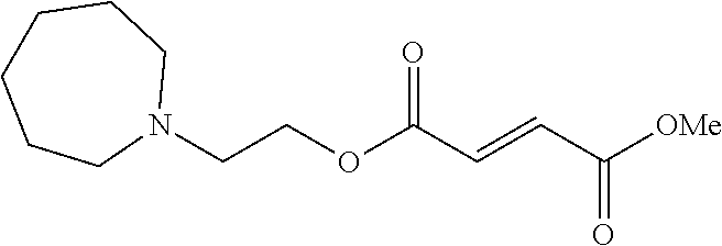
[OMe]C(C=CC(OCCN1CCCCCC1)=O)=O
